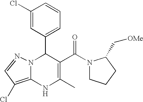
C1(Cl)=CC(C2N3C(=C(Cl)C=N3)NC(C)=C2C(=O)N2CCCC2C[OMe])=CC=C1
